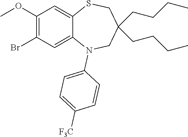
C1([F3C])=CC=C(N2C3=CC(Br)=C(OC)C=C3SCC(CCCC)(CCCC)C2)C=C1
